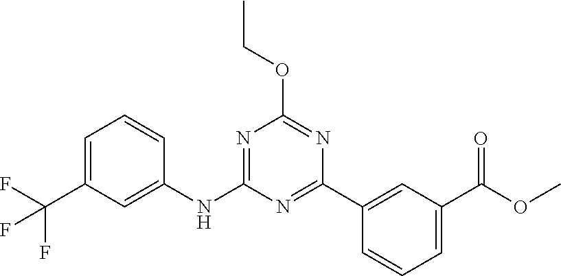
N1=C(C2=CC(C(OC)=O)=CC=C2)N=C(OCC)N=C1NC1=CC(C(F)(F)F)=CC=C1
